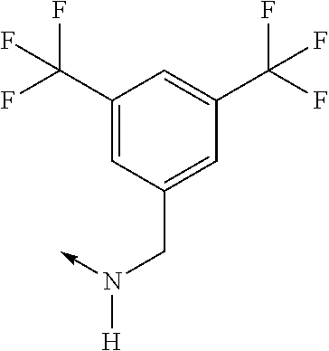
N([H])(CC1=CC(C(F)(F)F)=CC(C(F)(F)F)=C1)->C
